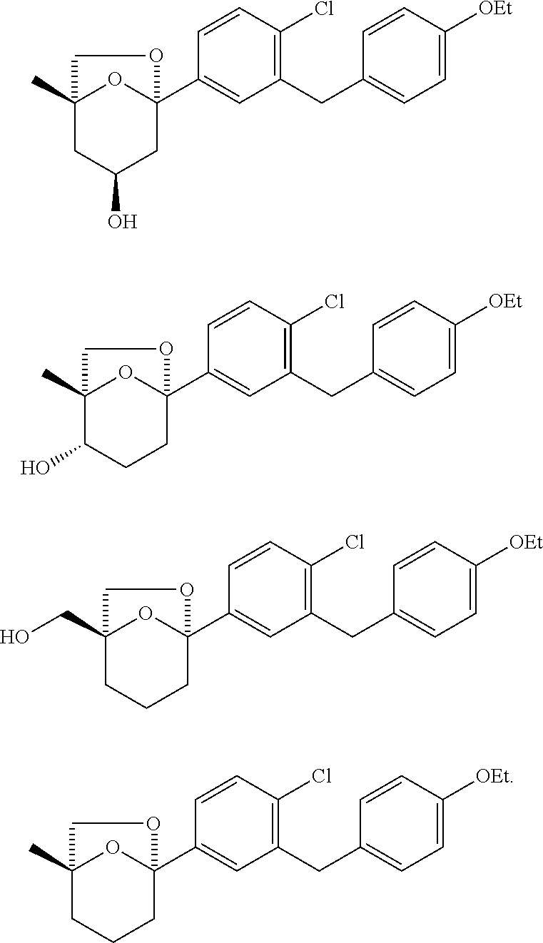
C12(C3=CC(CC4=CC=C([OEt])C=C4)=C(Cl)C=C3)OC(C)(CC(O)C1)CO2.C12(C3=CC(CC4=CC=C([OEt])C=C4)=C(Cl)C=C3)OC(C)(C(O)CC1)CO2.C12(C3=CC(CC4=CC=C([OEt])C=C4)=C(Cl)C=C3)OC(CO)(CCC1)CO2.C12(C3=CC(CC4=CC=C([OEt])C=C4)=C(Cl)C=C3)OC(C)(CCC1)CO2
